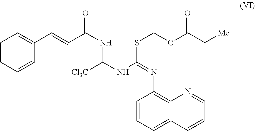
C1=CC=CC(C=CC(NC([Cl3C])NC(=NC2=C3C(=CC=C2)C=CC=N3)SCOC(C[Me])=O)=O)=C1
